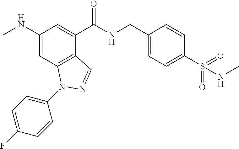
C1(NC)=CC2=C(C(C(NCC3=CC=C(S(NC)(=O)=O)C=C3)=O)=C1)C=NN2C1=CC=C(F)C=C1
